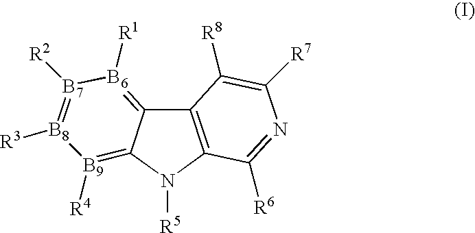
C12=C(N([R5])C3=[B9]([R4])[B8]([R3])=[B7]([R2])[B6]([R1])=C13)C([R6])=NC([R7])=C2[R8]
